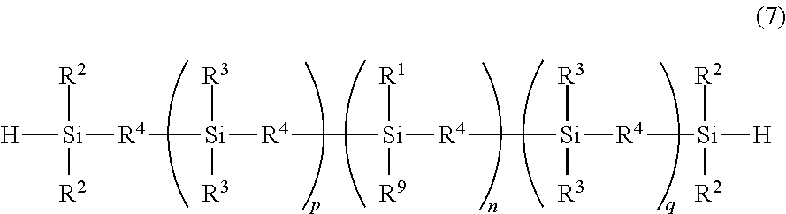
[R2][Si]([H])([R2])[R4][Si]([R3])([R3])[R4][Si]([R1])([R9])[R4][Si]([R3])([R3])[R4][Si]([R2])([R2])[H]
